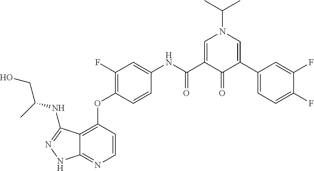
C12=C(OC3=C(F)C=C(NC(C4=CN(C(C)C)C=C(C5=CC=C(F)C(F)=C5)C4=O)=O)C=C3)C=CN=C1NN=C2NC(CO)C
